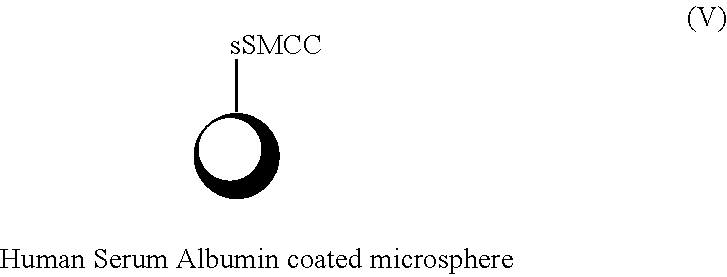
[sSMCC]C
